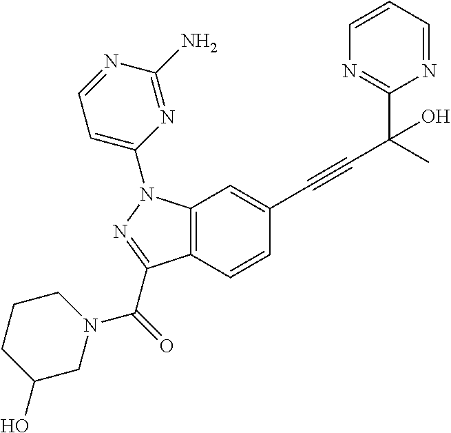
C12=C(N(C3=CC=NC(N)=N3)N=C1C(=O)N1CCCC(O)C1)C=C(C#CC(C)(C1=NC=CC=N1)O)C=C2
